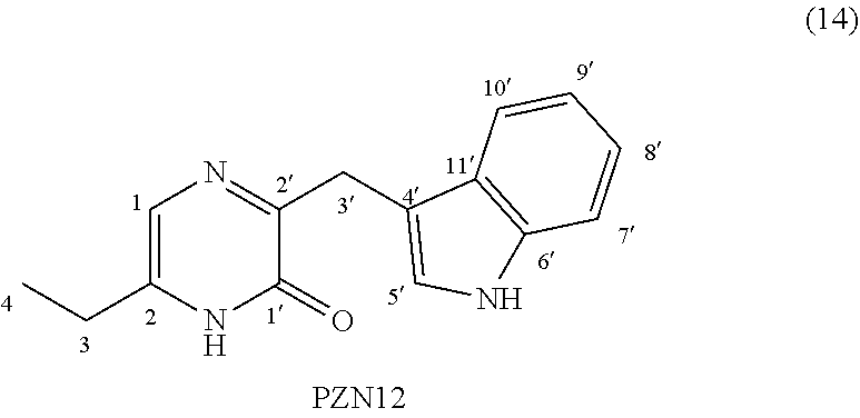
C1(CC2=NC=C(CC)NC2=O)=CNC2=C1C=CC=C2
